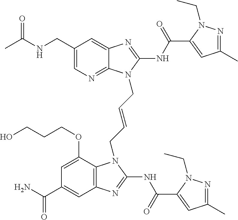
C1(CNC(C)=O)=CN=C2C(=C1)N=C(NC(=O)C1=CC(C)=NN1CC)N2CC=CCN1C2=C(C=C(C(N)=O)C=C2OCCCO)N=C1NC(=O)C1=CC(C)=NN1CC
